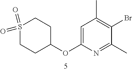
C1=C(OC2CCS(=O)(=O)CC2)N=C(C)C(Br)=C1C
